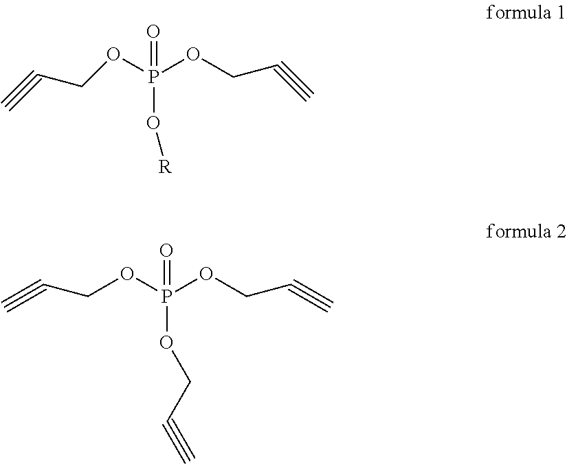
O=P(O[R])(OCC#C)OCC#C.O=P(OCC#C)(OCC#C)OCC#C
